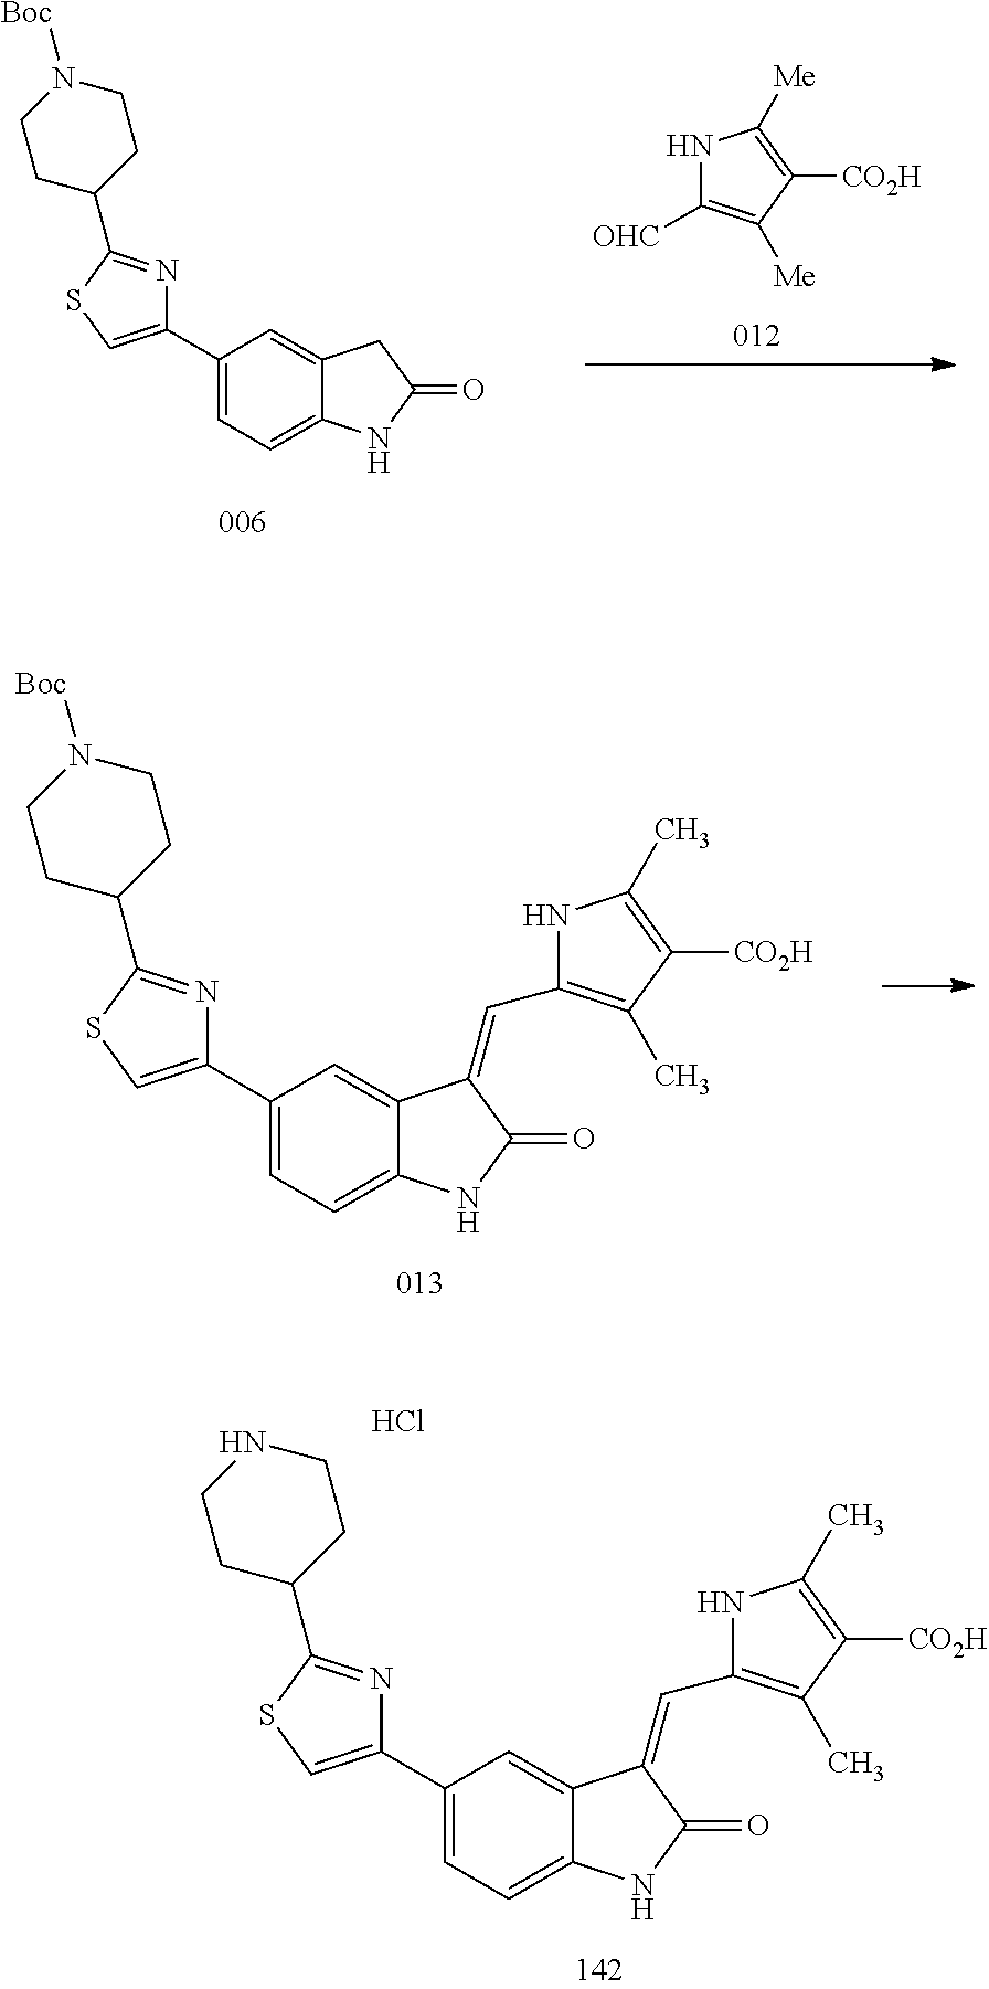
C1(C2=CC=C3C(=C2)CC(=O)N3)=CSC(C2CCN([Boc])CC2)=N1.N1C([OHC])=C([Me])C([CO2H])=C1[Me].C1(C2=CC=C3C(=C2)C(=CC2=C(C)C([CO2H])=C(C)N2)C(=O)N3)=CSC(C2CCN([Boc])CC2)=N1.Cl.C1(C2=CC=C3C(=C2)C(=CC2=C(C)C([CO2H])=C(C)N2)C(=O)N3)=CSC(C2CCNCC2)=N1
